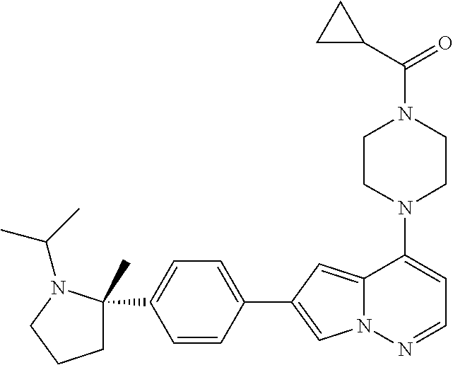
N1(C2=CC=NN3C2=CC(C2=CC=C(C4(C)CCCN4C(C)C)C=C2)=C3)CCN(C(=O)C2CC2)CC1
